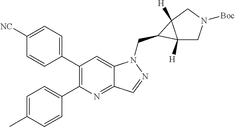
C1=C([NC])C=CC(C2=C(C3=CC=C(C)C=C3)N=C3C(=C2)N(CC2C4([H])CN([Boc])CC42[H])N=C3)=C1
